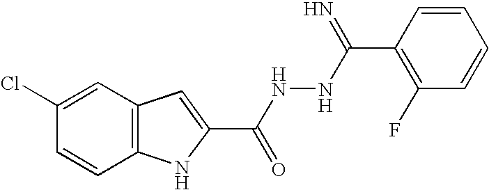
C12=C(C=C(Cl)C=C1)C=C(C(NNC(=N)C1=C(F)C=CC=C1)=O)N2
